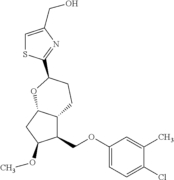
C1(COC2=CC=C(Cl)C(C)=C2)C2C(CC1OC)OC(C1=NC(CO)=CS1)CC2
